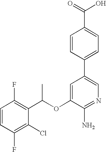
C1=CC(F)=C(C(OC2=CC(C3=CC=C(C(=O)O)C=C3)=CN=C2N)C)C(Cl)=C1F
